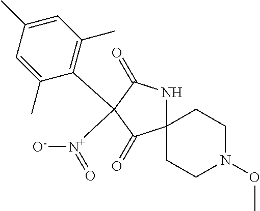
C12(NC(=O)C([N+]([O-])=O)(C3=C(C)C=C(C)C=C3C)C1=O)CCN(OC)CC2
